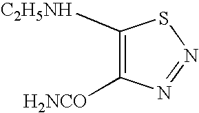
C1([H2NCO])=C([C2H5NH])SN=N1
